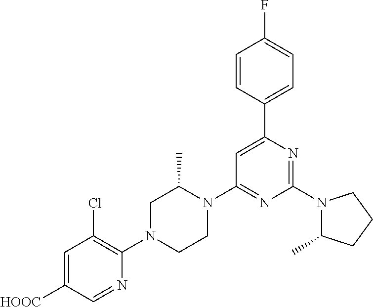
C1=C([HOOC])C=NC(N2CCN(C3=NC(N4C(C)CCC4)=NC(C4=CC=C(F)C=C4)=C3)C(C)C2)=C1Cl
